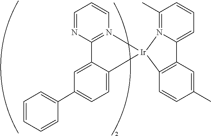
C1=CC=CC(C2=CC=C3C(=C2)C2=N(C=CC=N2)[Ir]32N3=C(C)C=CC=C3C3=C2C=CC(C)=C3)=C1
